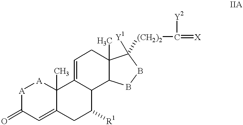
[A]1C(=O)C=C2C(C)([A]1)C1=CCC3(C)C(C1C([R1])C2)BBC3([Y1])[(CH2)2]C(=[X])[Y2]
